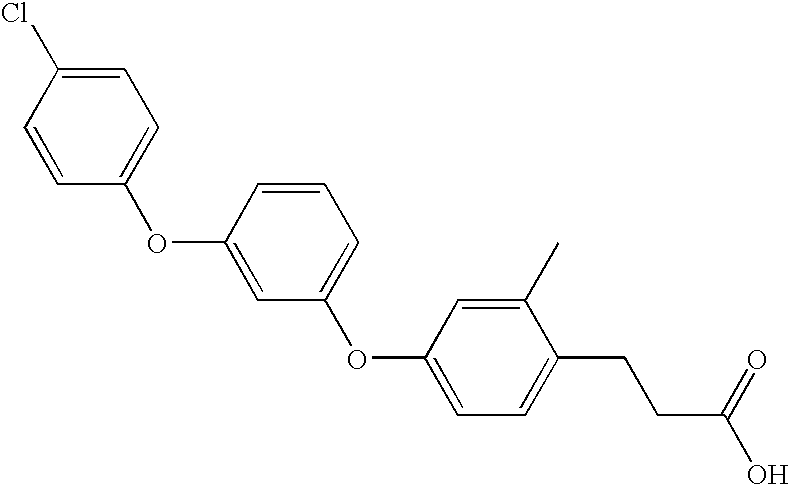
C1=CC(OC2=CC(OC3=CC=C(CCC(O)=O)C(C)=C3)=CC=C2)=CC=C1Cl
